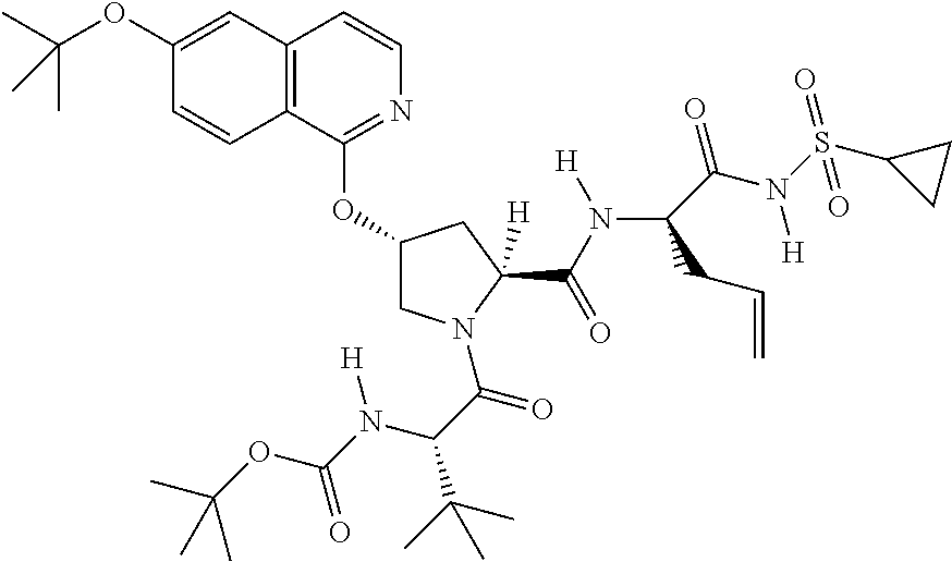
C12=C(C(OC3CN(C(C(N(C(=O)OC(C)(C)C)[H])C(C)(C)C)=O)C(C(N([H])C4(C(=O)N(S(=O)(C5CC5)=O)[H])C(C=C)C4)=O)([H])C3)=NC=C1)C=CC(OC(C)(C)C)=C2
